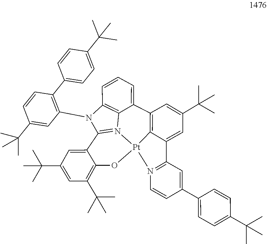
[Pt]123C4=C(C5=CC=CC6=C5N1=C(N6C1=C(C5=CC=C(C(C)(C)C)C=C5)C=CC(C(C)(C)C)=C1)C1=CC(C(C)(C)C)=CC(C(C)(C)C)=C1O2)C=C(C(C)(C)C)C=C4C1=N3C=CC(C2=CC=C(C(C)(C)C)C=C2)=C1
